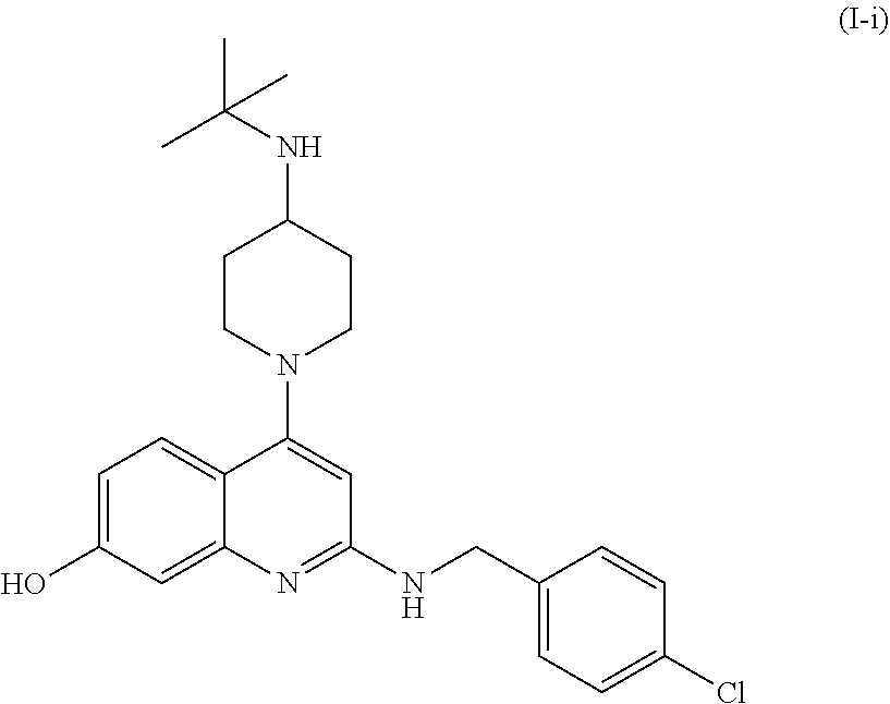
C1CN(C2=CC(NCC3=CC=C(Cl)C=C3)=NC3=CC(O)=CC=C23)CCC1NC(C)(C)C
